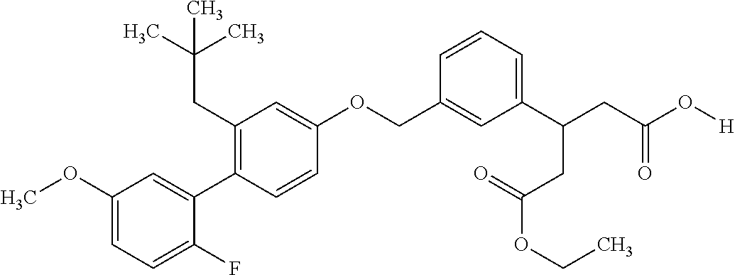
C1(OC)=CC=C(F)C(C2=C(CC(C)(C)C)C=C(OCC3=CC(C(CC(O[H])=O)CC(OCC)=O)=CC=C3)C=C2)=C1
